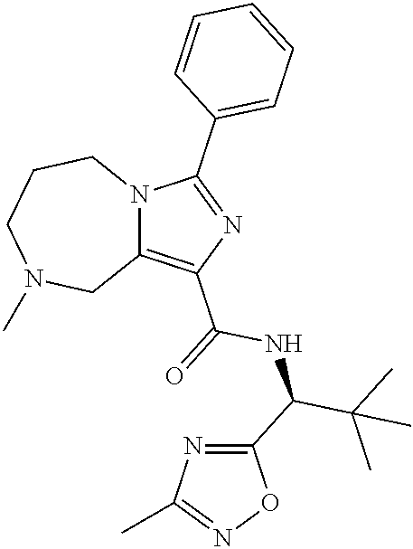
C12=C(C(=O)NC(C(C)(C)C)C3=NC(C)=NO3)N=C(C3=CC=CC=C3)N1CCCN(C)C2
